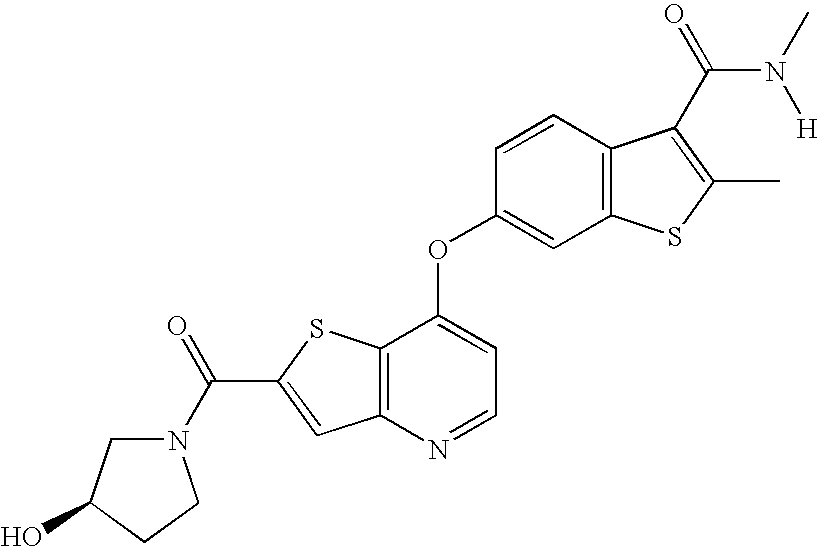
C(C1=CC2=C(S1)C(OC1=CC3=C(C=C1)C(C(N([H])C)=O)=C(C)S3)=CC=N2)(=O)N1CC(O)CC1
